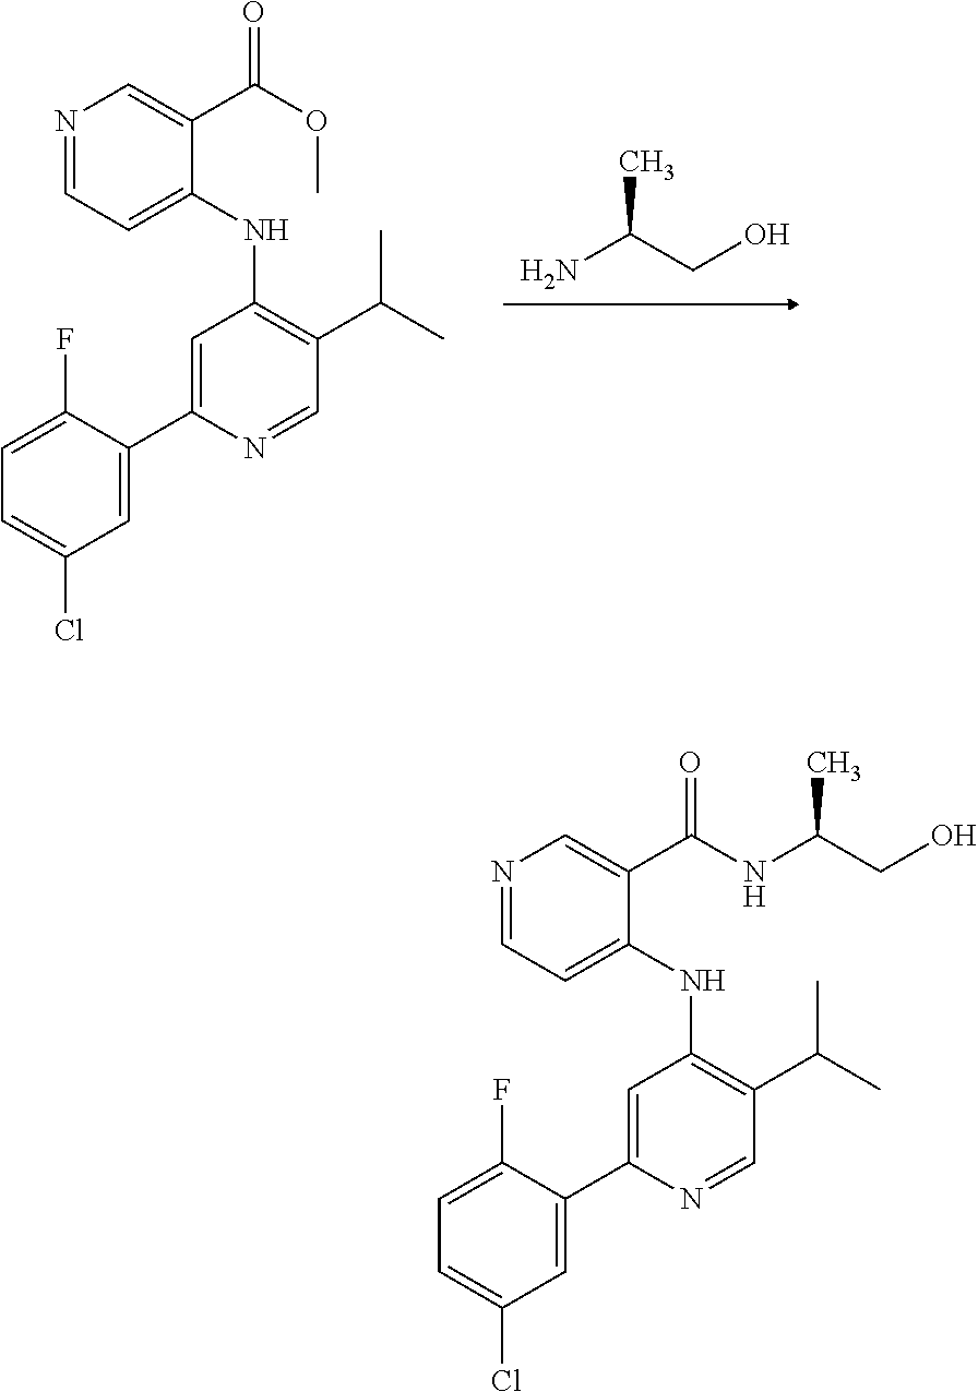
NC(CO)C.N1=CC=C(NC2=C(C(C)C)C=NC(C3=CC(Cl)=CC=C3F)=C2)C(C(OC)=O)=C1.N1=CC=C(NC2=C(C(C)C)C=NC(C3=CC(Cl)=CC=C3F)=C2)C(C(NC(CO)C)=O)=C1
